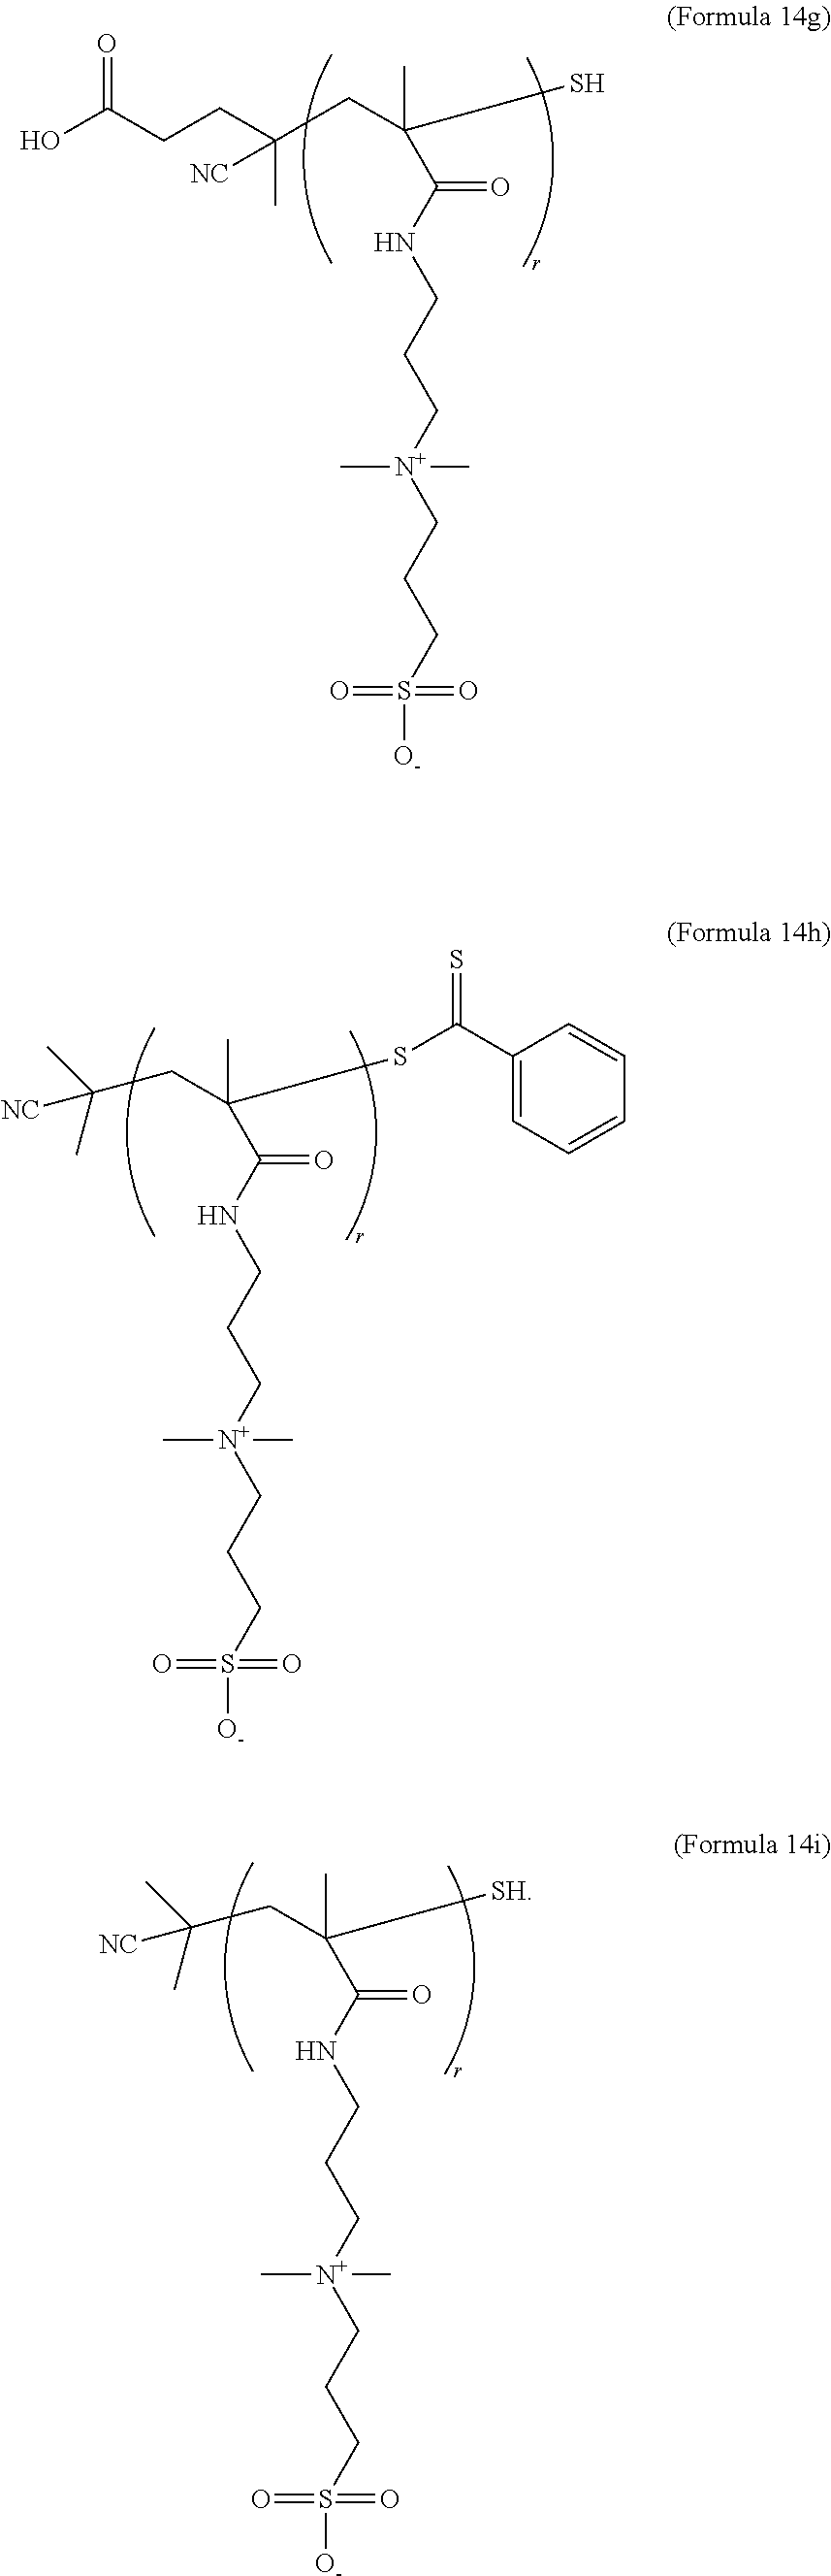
C(C(S)(C(NCCC[N+](CCCS([O-])(=O)=O)(C)C)=O)C)C(CCC(O)=O)(C)[NC].C(C(SC(C1=CC=CC=C1)=S)(C(NCCC[N+](CCCS([O-])(=O)=O)(C)C)=O)C)C(C)(C)[NC].C(C([SH])(C(NCCC[N+](CCCS([O-])(=O)=O)(C)C)=O)C)C(C)(C)[NC]
